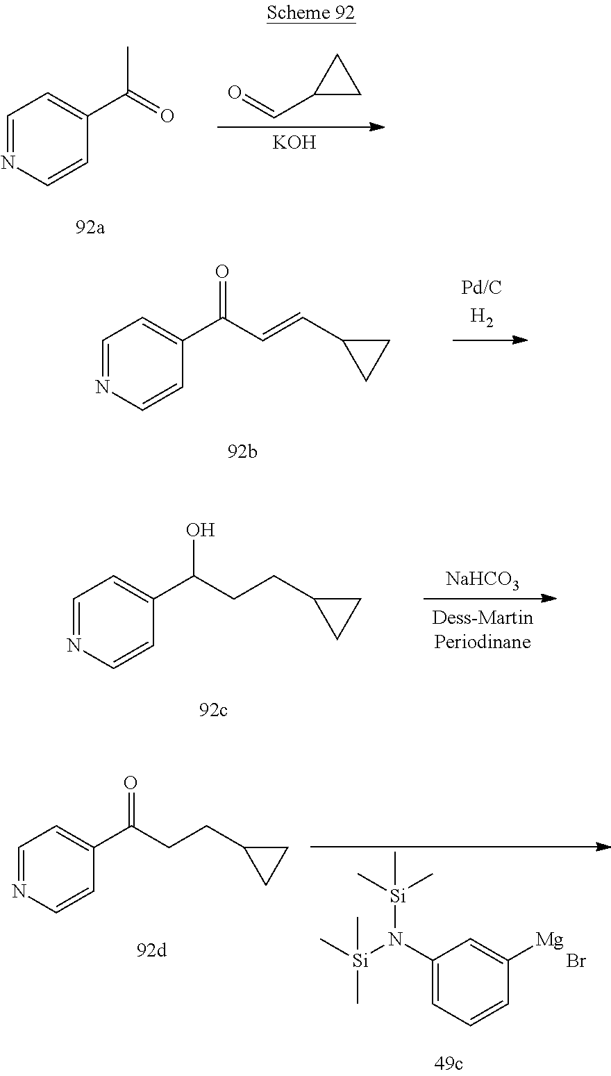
C1=NC=CC(C(=O)C)=C1.O=CC1CC1.[KOH].C1=NC=CC(C(C=CC2CC2)=O)=C1.C1=NC=CC(C(CCC2CC2)O)=C1.[NaHCO3].C1=NC=CC(C(CCC2CC2)=O)=C1.C[Si](C)(C)N(C1=CC=CC([Mg])=C1)[Si](C)(C)C.Br
